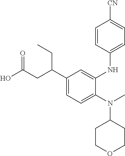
C1(C(CC(O)=O)CC)=CC=C(N(C)C2CCOCC2)C(NC2=CC=C([CN])C=C2)=C1
